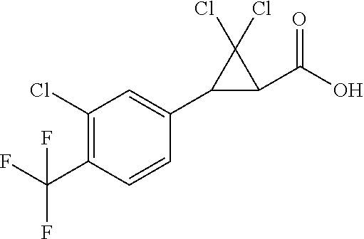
C1(Cl)=C(C(F)(F)F)C=CC(C2C(C(O)=O)C2(Cl)Cl)=C1
